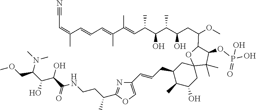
O=P(O)(OC1C(C)(C)C2(OC1C(CC(O)C(C(C(C=C(C(=CC=CC(=CC#N)C)C)C)C)O)C)OC)CC(CC=CC1=COC(C(CCNC(C(C(C(N(C)C)COC)O)O)=O)C)=N1)C(C)C(O)C2)O
